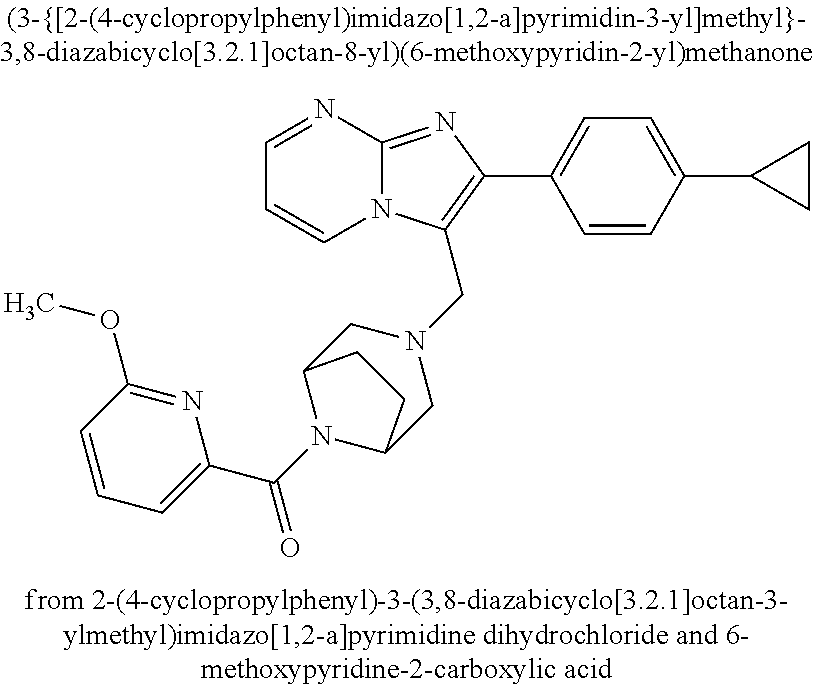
C1=NC2=NC(C3=CC=C(C4CC4)C=C3)=C(CN3CC4N(C(C5=CC=CC(OC)=N5)=O)C(C3)CC4)N2C=C1
